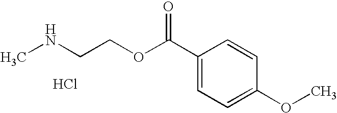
O=C(C1=CC=C(OC)C=C1)OCCNC.Cl
